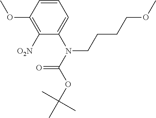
C1(OC)=C([O2N])C(N(CCCCOC)C(OC(C)(C)C)=O)=CC=C1
